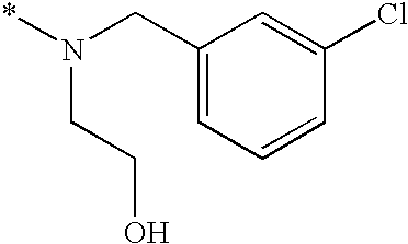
C1(CN(*)CCO)=CC=CC(Cl)=C1
